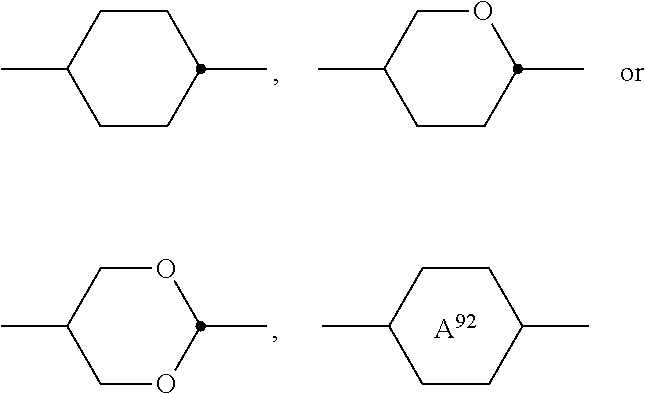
C1CC(C)CCC1C.O1CC(C)CCC1C.C1CC(C)CCC1C.[A92].O1CC(C)COC1C
